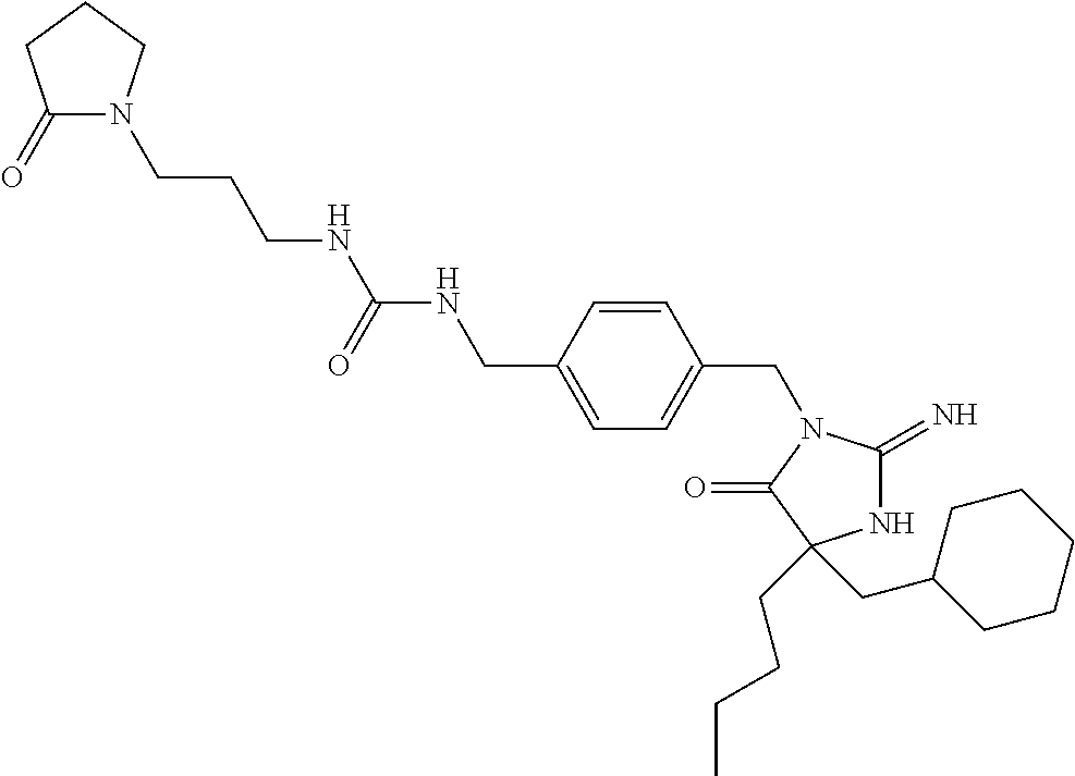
N1C(=N)N(CC2=CC=C(CNC(NCCCN3C(=O)CCC3)=O)C=C2)C(=O)C1(CCCC)CC1CCCCC1
